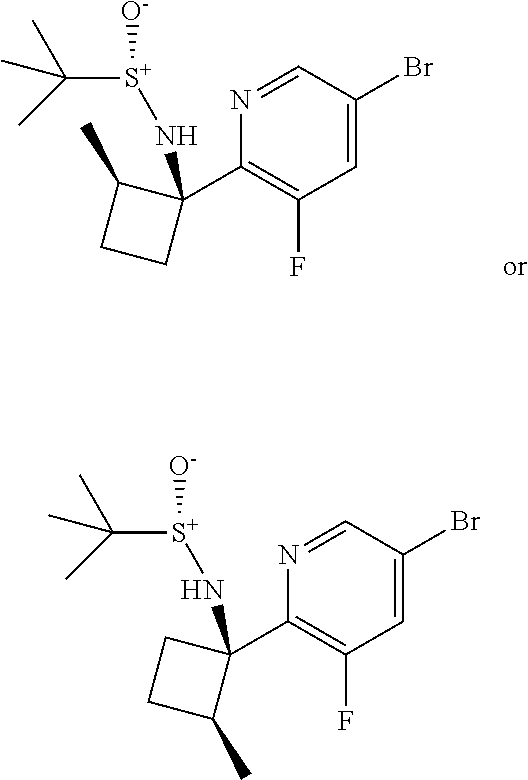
C1=C(Br)C=NC(C2(N[S+]([O-])C(C)(C)C)C(C)CC2)=C1F.C1=C(Br)C=NC(C2(N[S+]([O-])C(C)(C)C)CCC2C)=C1F
